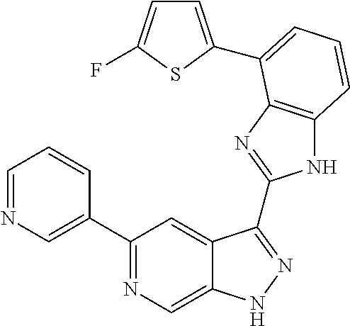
C1=NC=C(C2=NC=C3C(=C2)C(C2=NC4=C(N2)C=CC=C4C2=CC=C(F)S2)=NN3)C=C1
